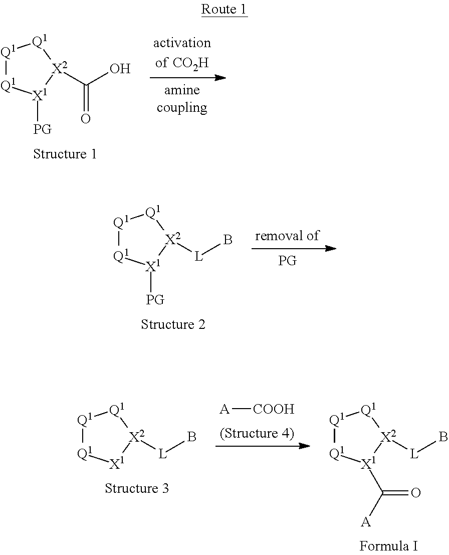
[Q1]1[Q1][X1]([PG])[X2](C(O)=O)[Q1]1.[Q1]1[Q1][X1]([PG])[X2]([L]B)[Q1]1.[A][COOH].[Q1]1[Q1][X1](C([A])=O)[X2]([L]B)[Q1]1.[Q1]1[Q1][X1][X2]([L]B)[Q1]1
